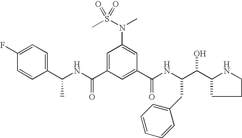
C(C1=CC(N(C)S(=O)(C)=O)=CC(C(NC(C(O)C2NCCC2)CC2=CC=CC=C2)=O)=C1)(NC(C1=CC=C(F)C=C1)C)=O
